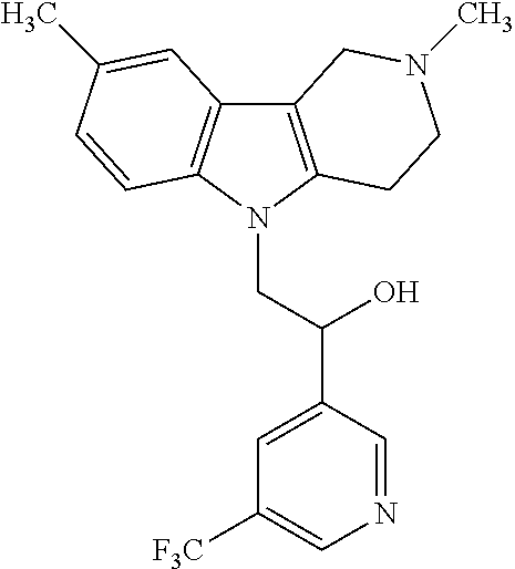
C12=C(N(CC(C3=CC([F3C])=CN=C3)O)C3=C1C=C(C)C=C3)CCN(C)C2
